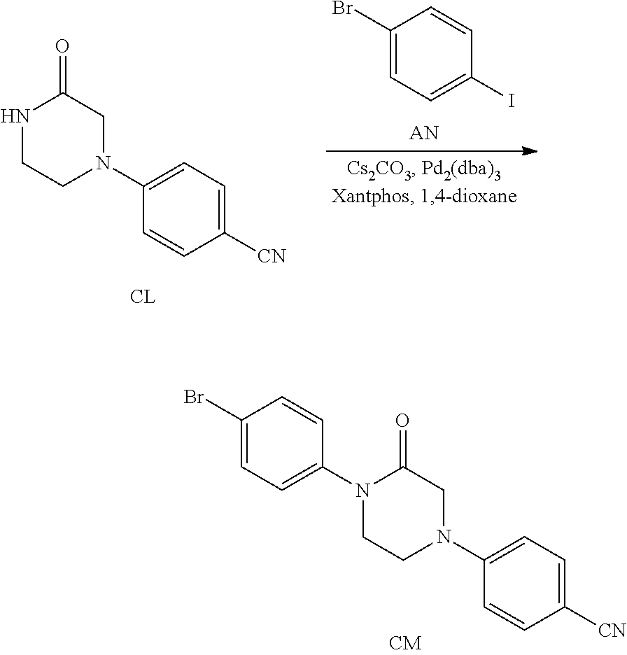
N1CCN(C2=CC=C([CN])C=C2)CC1=O.C1(Br)=CC=C(I)C=C1.N1(C2=CC=C(Br)C=C2)CCN(C2=CC=C([CN])C=C2)CC1=O
